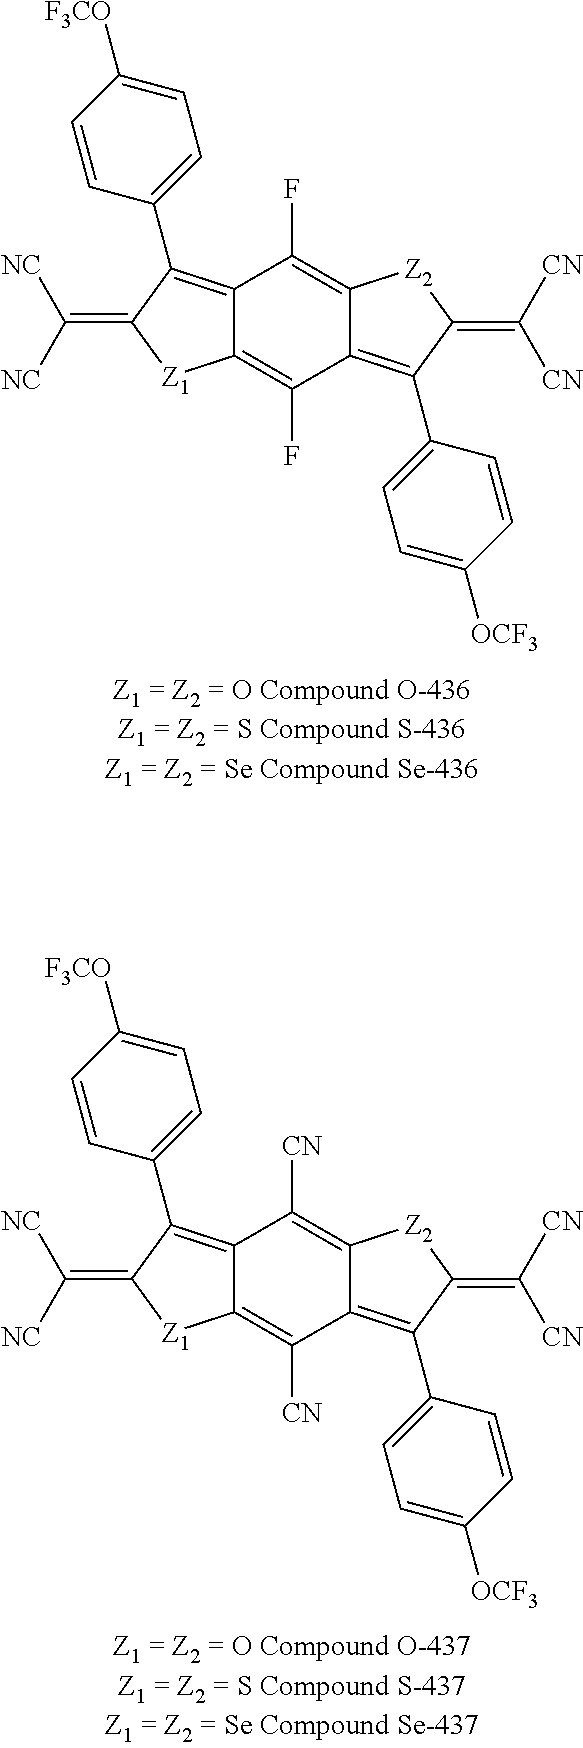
C12=C(C3=CC=C([F3CO])C=C3)C(=C([NC])[NC])[Z1]C1=C(F)C1=C(C3=CC=C([OCF3])C=C3)C(=C([CN])[CN])[Z2]C1=C2F.C12=C(C3=CC=C([F3CO])C=C3)C(=C([NC])[NC])[Z1]C1=C([CN])C1=C(C3=CC=C([OCF3])C=C3)C(=C([CN])[CN])[Z2]C1=C2[CN]
